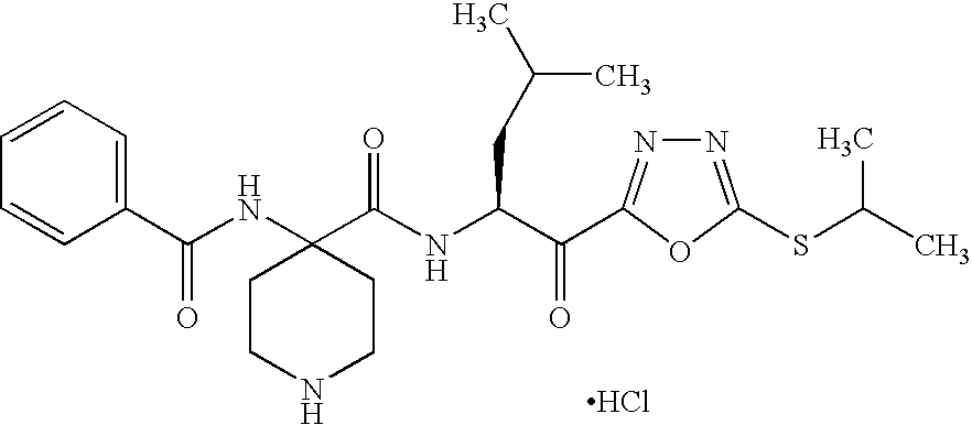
C(NC1(C(NC(CC(C)C)C(=O)C2=NN=C(SC(C)C)O2)=O)CCNCC1)(C1=CC=CC=C1)=O.Cl
